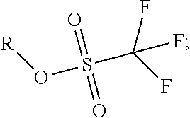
S(=O)(=O)(C(F)(F)F)O[R]
